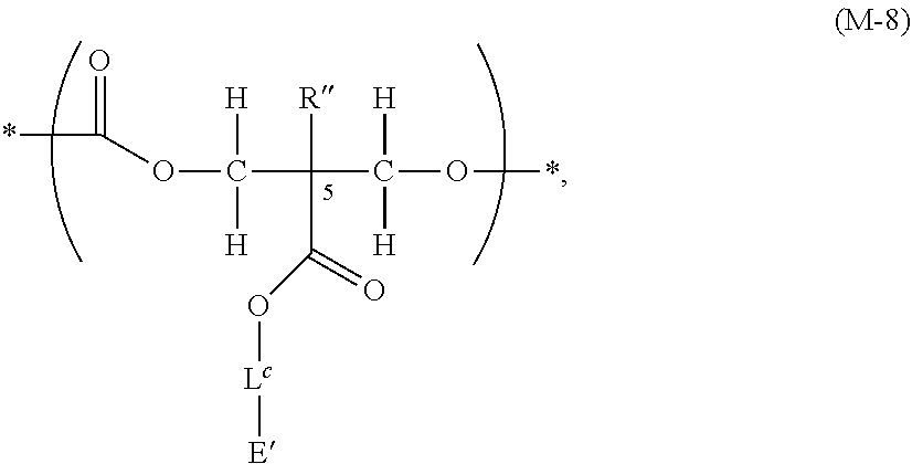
*C(OC(C(C(O*)([H])[H])([R])C(=O)O[Lc][E])([H])[H])=O
